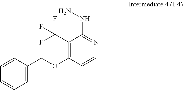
C1=CC(COC2=C(C(F)(F)F)C(NN)=NC=C2)=CC=C1
